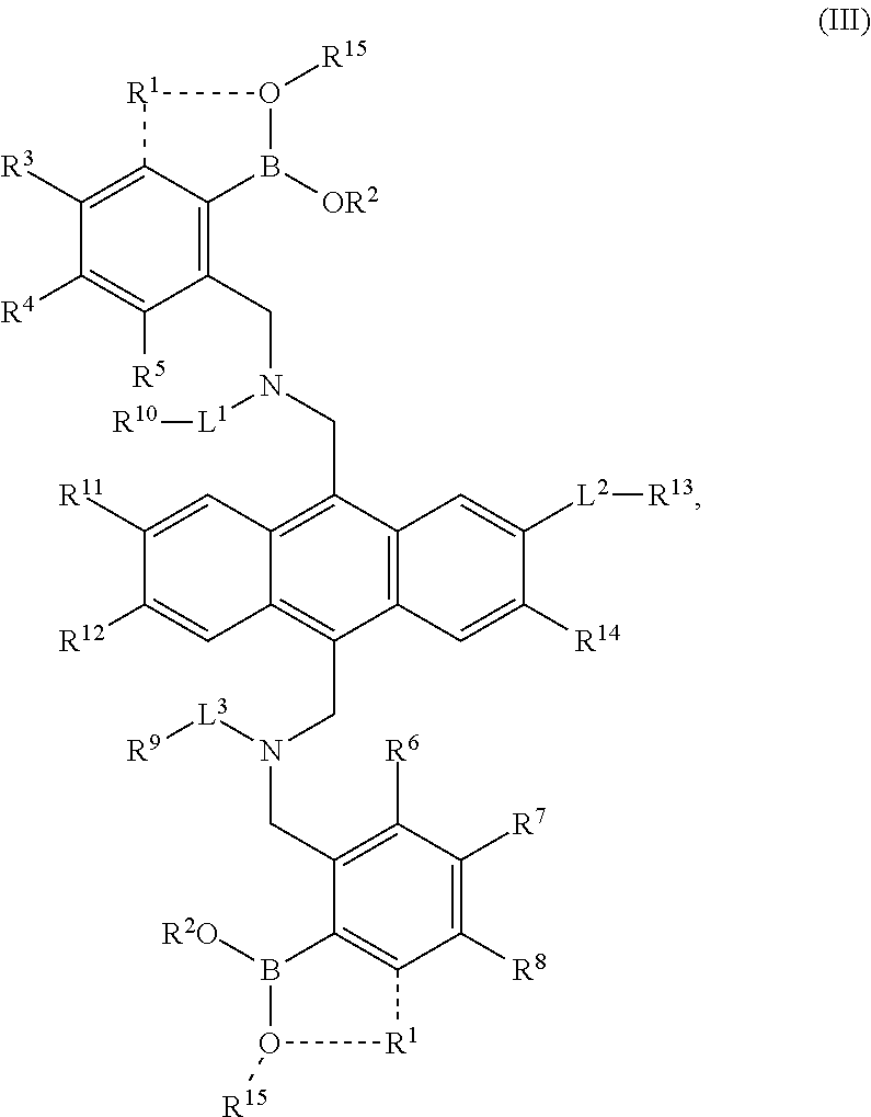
C1(CN(CC2=C3C(=C(CN(CC4=C([R6])C([R7])=C([R8])C5=C4B([R2O])O([R15])[R1]5)[L3][R9])C4=C2C=C([L2][R13])C([R14])=C4)C=C([R12])C([R11])=C3)[L1][R10])=C2C(=C([R3])C([R4])=C1[R5])[R1]O([R15])B2[OR2]
